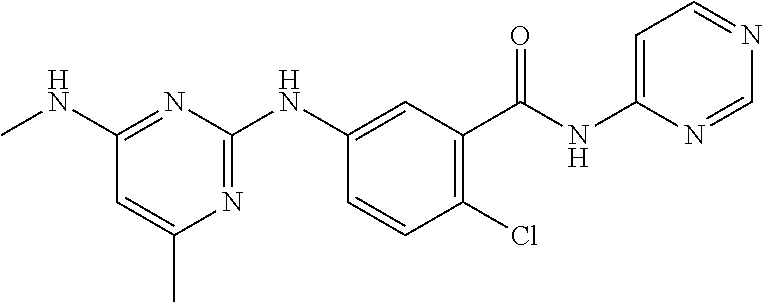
C1=CC(Cl)=C(C(NC2=CC=NC=N2)=O)C=C1NC1=NC(C)=CC(NC)=N1
